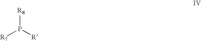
[R8]P([R])[R7]
